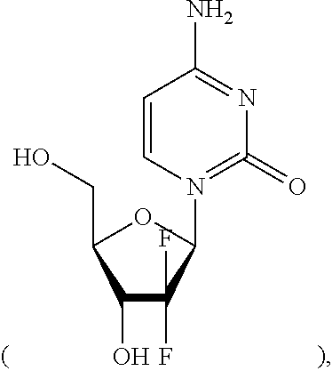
C1=CN(C2OC(CO)C(O)C2(F)F)=C(=O)N=C1N
